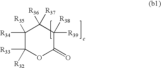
C1([R34])([R35])C([R33])([R32])OC(=O)C([R39])([R38])C1([R37])[R36]
